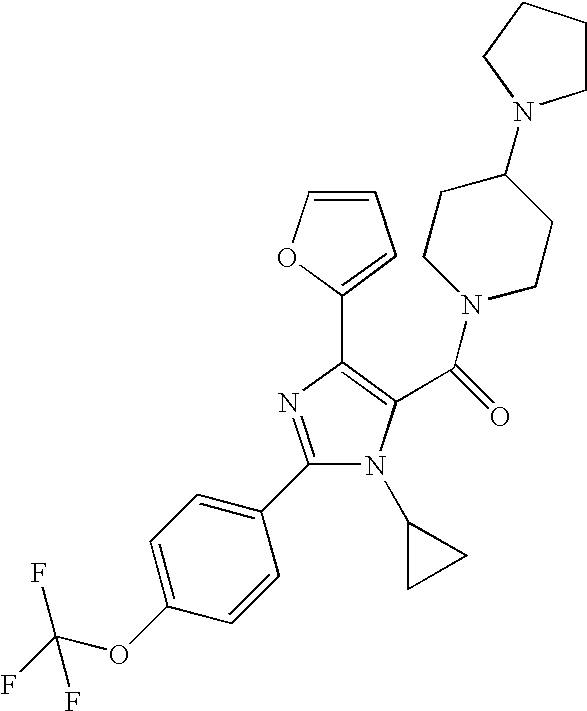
N1(C2CC2)C(C(=O)N2CCC(N3CCCC3)CC2)=C(C2=CC=CO2)N=C1C1=CC=C(OC(F)(F)F)C=C1
